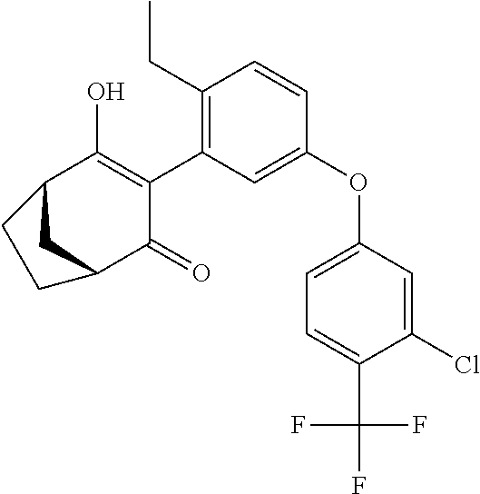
C1(OC2=CC=C(C(F)(F)F)C(Cl)=C2)=CC(C2=C(O)C3CC(C2=O)CC3)=C(CC)C=C1
